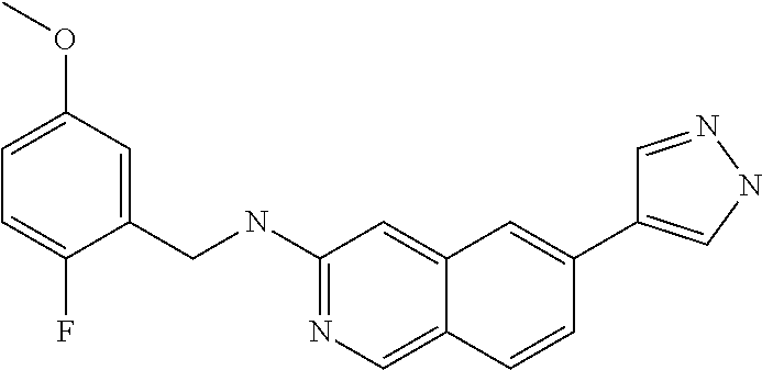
C1(NCC2=CC(OC)=CC=C2F)=NC=C2C(=C1)C=C(C1=CNN=C1)C=C2
